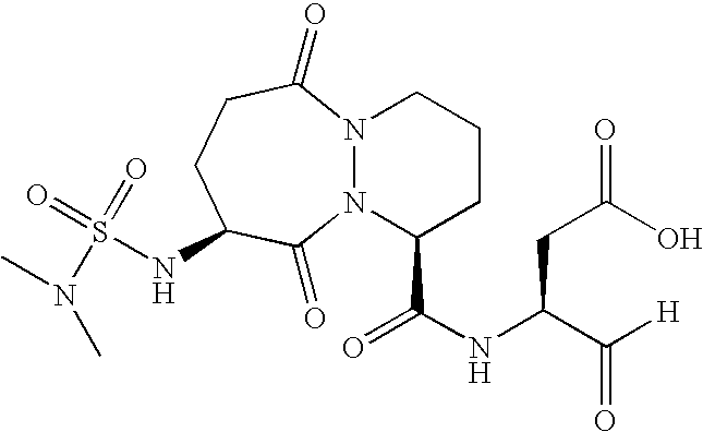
S(NC1CCC(=O)N2N(C1=O)C(C(NC(C([H])=O)CC(O)=O)=O)CCC2)(=O)(N(C)C)=O
